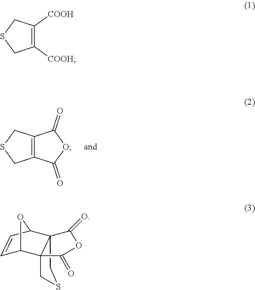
C12=C(CSC1)C(=O)OC2=O.C1([COOH])=C([COOH])CSC1.C1C23C(CS1)(C(=O)OC2=O)C1C=CC3O1
